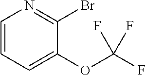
C1=CC=C(OC(F)(F)F)C(Br)=N1
